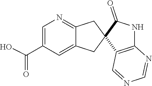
C1(C(O)=O)=CN=C2C(=C1)CC1(C2)C(=O)NC2=C1C=NC=N2
